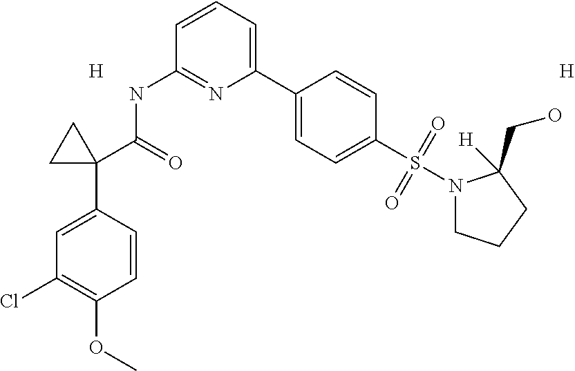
C1=C(C2(C(=O)NC3=NC(C4=CC=C(S(N5CCCC5([H])CO)(=O)=O)C=C4)=CC=C3)CC2)C=CC(OC)=C1Cl.[H].[H]
